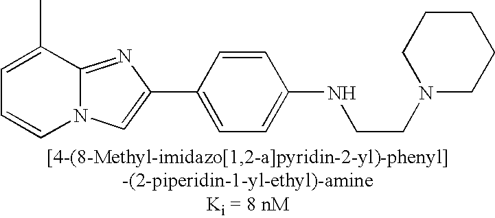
C1=C(C)C2=NC(C3=CC=C(NCCN4CCCCC4)C=C3)=CN2C=C1
